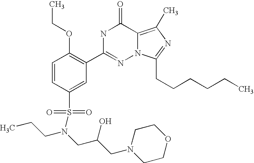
C1=CC(S(N(CC(CN2CCOCC2)O)CCC)(=O)=O)=CC(C2=NN3C(=C(C)N=C3CCCCCC)C(=O)N2)=C1OCC
